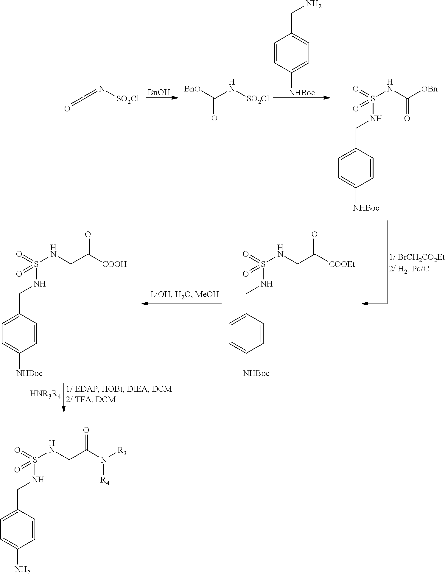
[HNR3R4].C1=CC([NHBoc])=CC=C1CNS(NCC([COOH])=O)(=O)=O.C1=CC([NHBoc])=CC=C1CNS(NCC([COOEt])=O)(=O)=O.[BnOH].OCN[SO2Cl].N([SO2Cl])C([BnO])=O.C1=CC([NHBoc])=CC=C1CN.N(S(=O)(NCC1=CC=C([NHBoc])C=C1)=O)C([OBn])=O.C1=CC(N)=CC=C1CNS(NCC(N([R3])[R4])=O)(=O)=O
